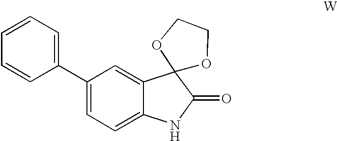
C1(C2=CC=CC=C2)=CC=C2C(=C1)C1(C(=O)N2)OCCO1
